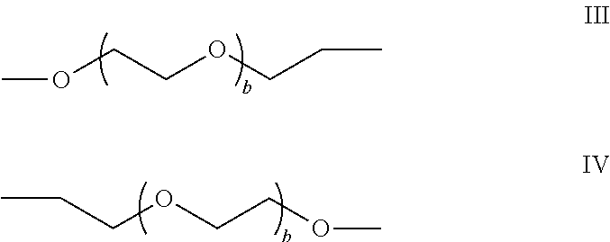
COCCOCCC.COCCOCCC
